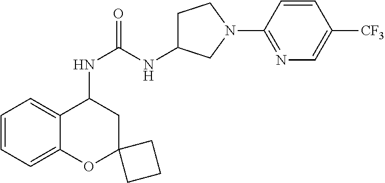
C1=CC=C2C(=C1)C(NC(=O)NC1CCN(C3=NC=C([CF3])C=C3)C1)CC1(O2)CCC1
